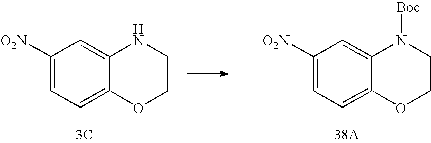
C1([O2N])=CC=C2C(=C1)NCCO2.[3C].C1([O2N])=CC=C2C(=C1)N([Boc])CCO2
